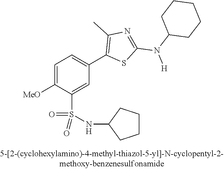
C1=C([OMe])C(S(NC2CCCC2)(=O)=O)=CC(C2=C(C)N=C(N(C3CCCCC3)[H])S2)=C1
